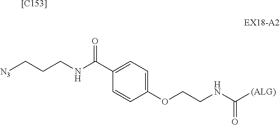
[[C153]].[N3]CCCNC(C1=CC=C(OCCNC([(ALG)])=O)C=C1)=O
